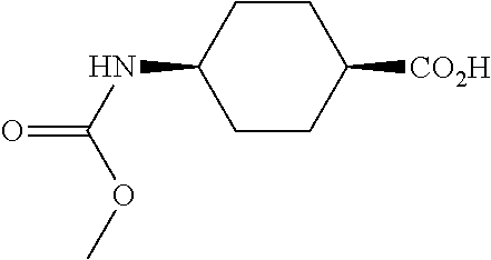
C1CC(NC(OC)=O)CCC1[CO2H]
